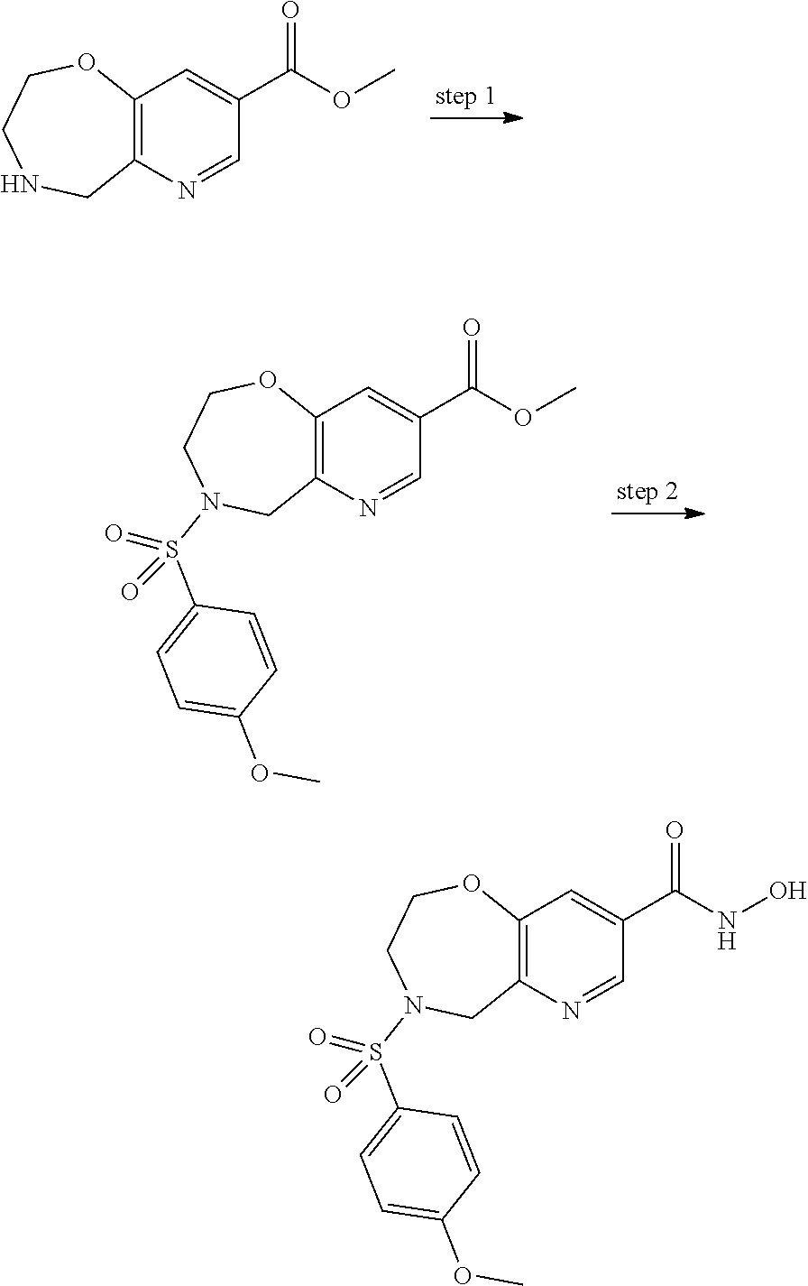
C1=NC2=C(C=C1C(=O)OC)OCCNC2.S(N1CC2=C(C=C(C(OC)=O)C=N2)OCC1)(=O)(=O)C1=CC=C(OC)C=C1.S(N1CC2=C(C=C(C(NO)=O)C=N2)OCC1)(=O)(=O)C1=CC=C(OC)C=C1
